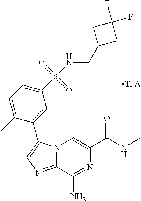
N12C(=NC=C1C1=CC(S(=O)(=O)NCC3CC(F)(F)C3)=CC=C1C)C(N)=NC(C(NC)=O)=C2
